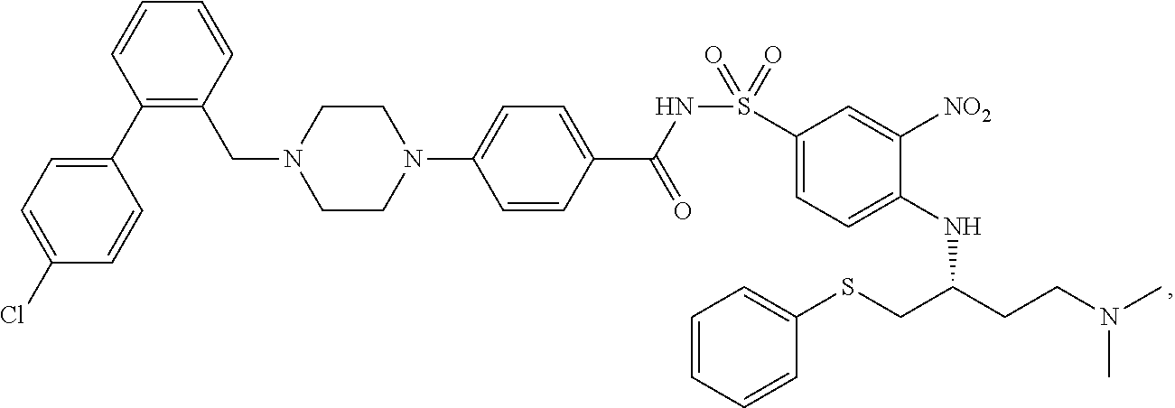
C1=CC(Cl)=CC=C1C1=C(CN2CCN(C3=CC=C(C(NS(C4=CC=C(NC(CCN(C)C)CSC5=CC=CC=C5)C([NO2])=C4)(=O)=O)=O)C=C3)CC2)C=CC=C1
